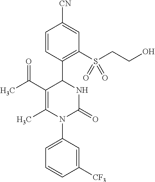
CC(C1=C(C)N(C2=CC=CC([CF3])=C2)C(=O)NC1C1=C(S(CCO)(=O)=O)C=C([CN])C=C1)=O
